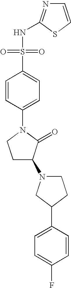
C1=CC(N2CCC(N3CCC(C4=CC=C(F)C=C4)C3)C2=O)=CC=C1S(NC1=NC=CS1)(=O)=O
